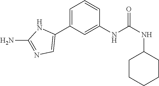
C1(NC(NC2CCCCC2)=O)=CC(C2=CN=C(N)N2)=CC=C1
